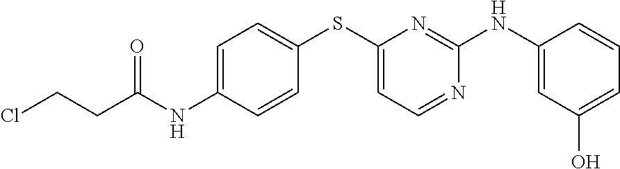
C1=C(NC(CCCl)=O)C=CC(SC2=CC=NC(NC3=CC(O)=CC=C3)=N2)=C1
